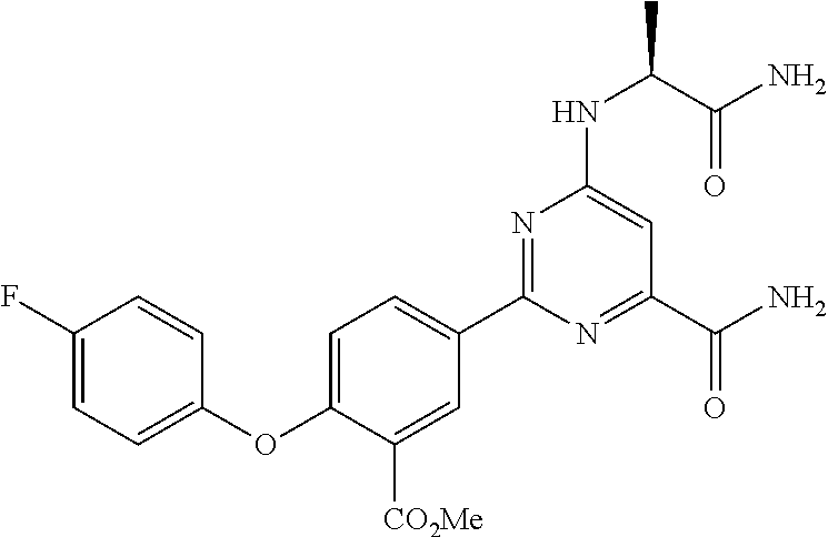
C1=C(F)C=CC(OC2=CC=C(C3=NC(NC(C(=O)N)C)=CC(C(N)=O)=N3)C=C2[CO2Me])=C1
